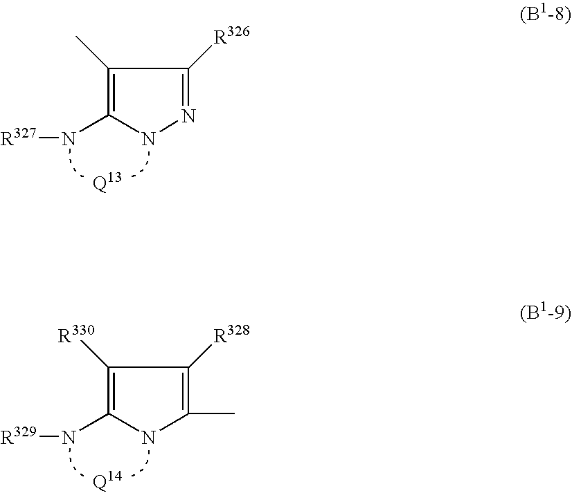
C1(C)=C(N[R327])NN=C1[R326].C1([R330])=C(N[R329])NC(C)=C1[R328]
